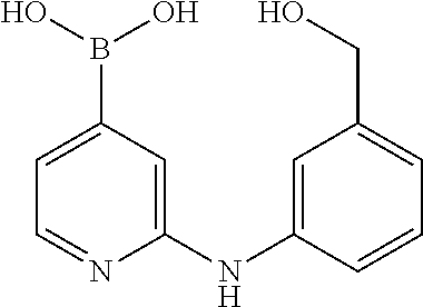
C1(NC2=CC(CO)=CC=C2)=CC(B(O)O)=CC=N1
